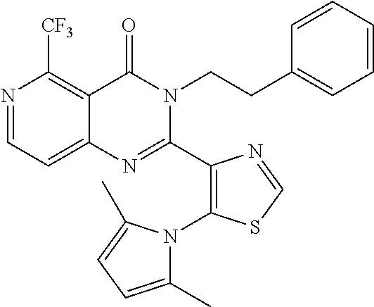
C1(N2C(C)=CC=C2C)=C(C2=NC3=CC=NC([CF3])=C3C(=O)N2CCC2=CC=CC=C2)N=CS1
